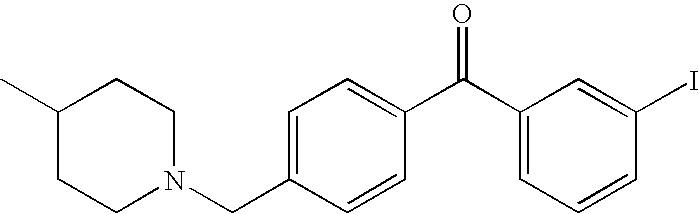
C1(C)CCN(CC2=CC=C(C(C3=CC=CC(I)=C3)=O)C=C2)CC1
